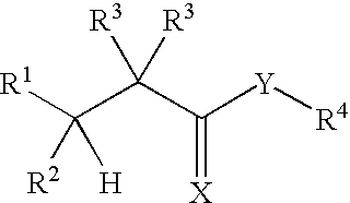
[R1]C(C(C([Y][R4])=[X])([R3])[R3])([R2])[H]
